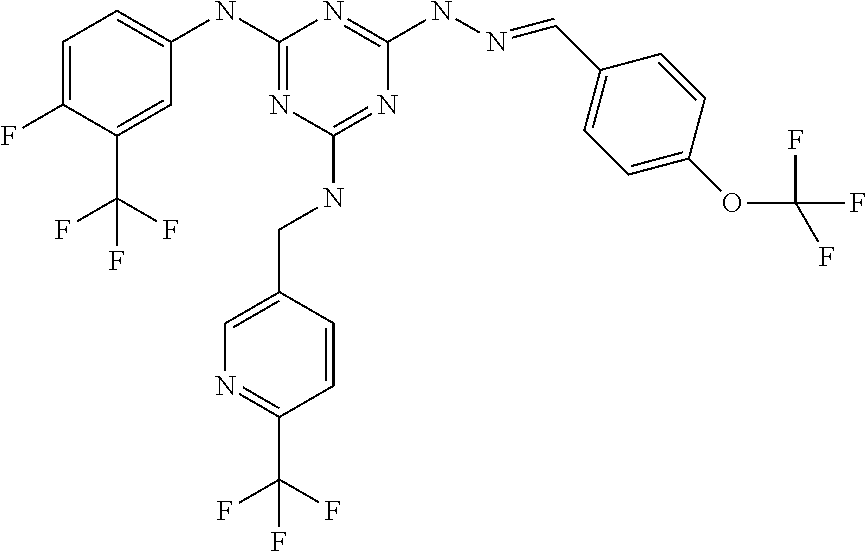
C1=C(F)C(C(F)(F)F)=CC(NC2=NC(NCC3=CN=C(C(F)(F)F)C=C3)=NC(NN=CC3=CC=C(OC(F)(F)F)C=C3)=N2)=C1
